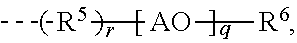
[R5]([AO][R6])C
